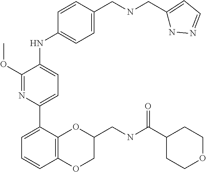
C1(CNC(C2CCOCC2)=O)OC2=C(OC1)C=CC=C2C1=CC=C(NC2=CC=C(CNCC3=CC=NN3)C=C2)C(OC)=N1
